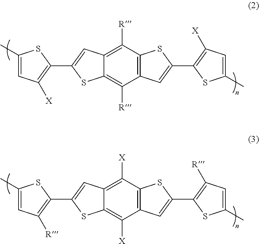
C12=C([R])C3=C(C([R])=C1SC(C1=C([X])C=C(C)S1)=C2)C=C(C1=C([X])C=C(C)S1)S3.C12=C([X])C3=C(C([X])=C1SC(C1=C([R])C=C(C)S1)=C2)C=C(C1=C([R])C=C(C)S1)S3
